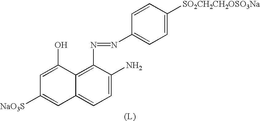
[(L)].C12=C(N=NC3=CC=C([SO2CH2CH2OSO3Na])C=C3)C(N)=CC=C1C=C([NaO3S])C=C2O
